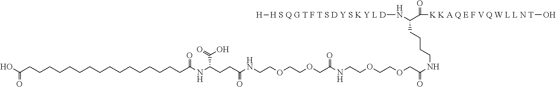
[H S Q G T F T S D Y S K Y L D](NC(C(=O)[K K A Q E F V Q W L L N T]O)CCCCNC(COCCOCCNC(=O)COCCOCCNC(CCC(NC(CCCCCCCCCCCCCCCCC(O)=O)=O)C(O)=O)=O)=O)[H]
